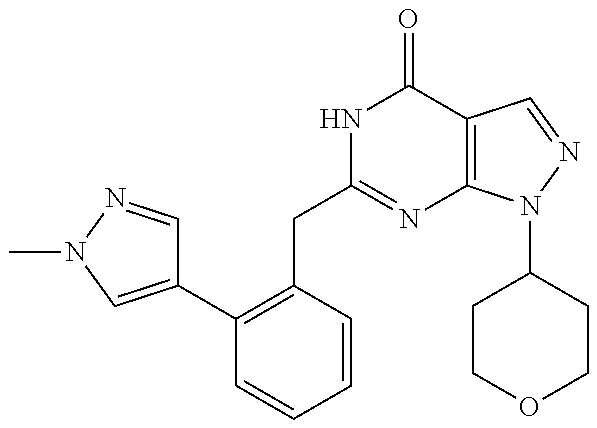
C1(C2=C(CC3=NC4=C(C(=O)N3)C=NN4C3CCOCC3)C=CC=C2)=CN(C)N=C1
